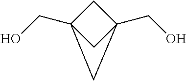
C1C2(CO)CC1(CO)C2
